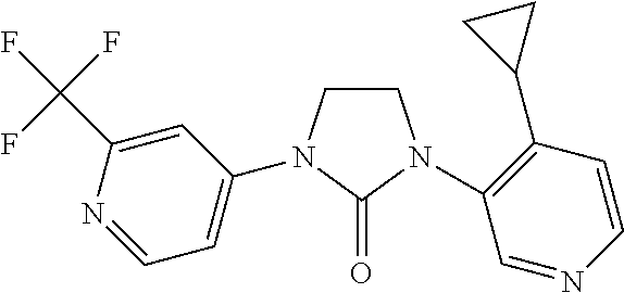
C1=C(C(F)(F)F)N=CC=C1N1CCN(C2=C(C3CC3)C=CN=C2)C1=O
